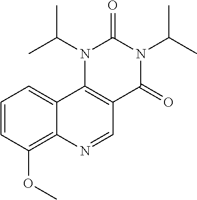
C1=CC(OC)=C2C(=C1)C1=C(C=N2)C(=O)N(C(C)C)C(=O)N1C(C)C
